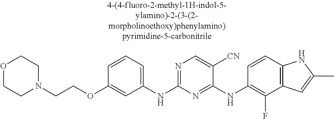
C(OC1=CC(NC2=NC=C([CN])C(NC3=C(F)C4=C(C=C3)NC(C)=C4)=N2)=CC=C1)CN1CCOCC1
